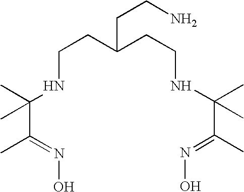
C(NC(C(C)=NO)(C)C)CC(CCNC(C(C)=NO)(C)C)CCN
